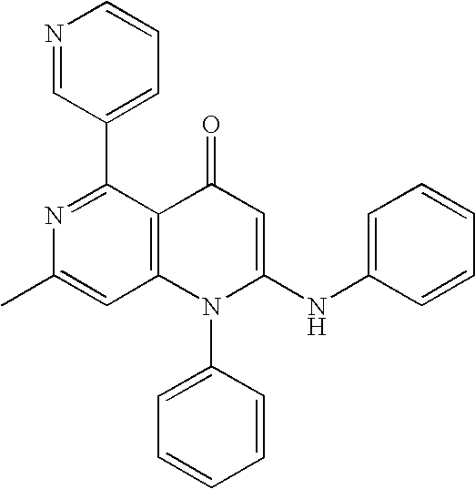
C1=C(C)N=C(C2=CC=CN=C2)C2=C1N(C1=CC=CC=C1)C(NC1=CC=CC=C1)=CC2=O
